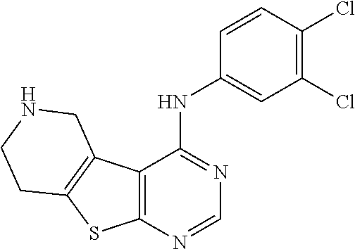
C12=C(N=CN=C1NC1=CC(Cl)=C(Cl)C=C1)SC1=C2CNCC1
